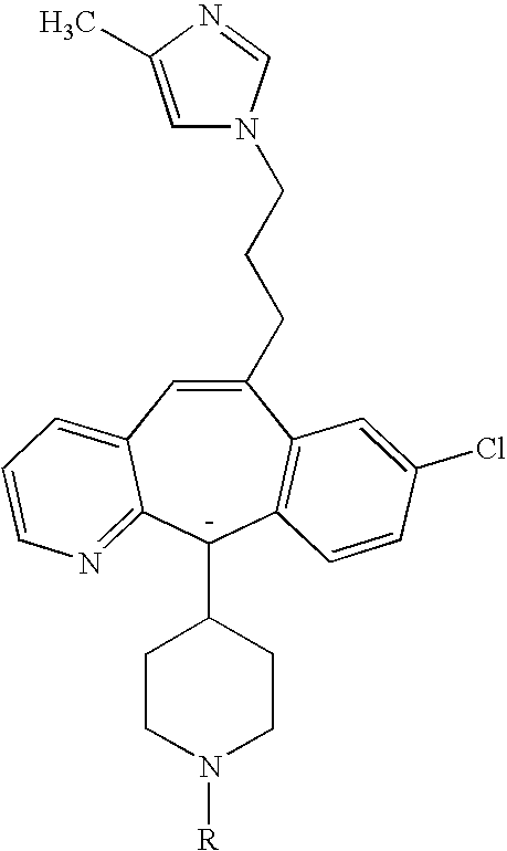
C1(CCCN2C=C(C)N=C2)=CC2=CC=CN=C2C(C2CCN([R])CC2)C2=C1C=C(Cl)C=C2.[-]
